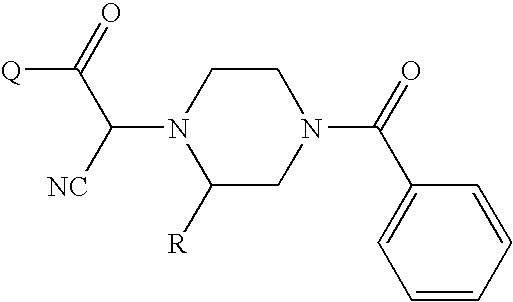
C1CN(C(C(=O)[Q])[NC])C([R])CN1C(=O)C1=CC=CC=C1
